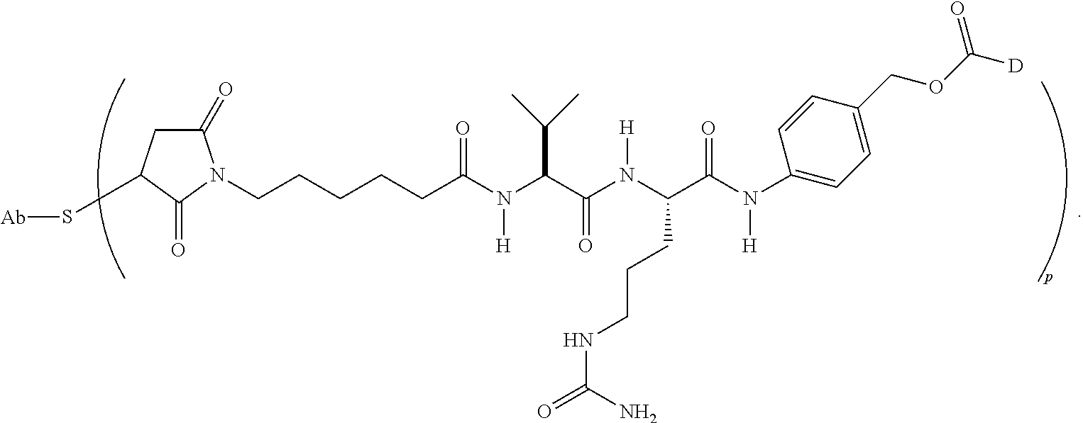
C1(=O)CC(S[Ab])C(=O)N1CCCCCC(N(C(C(N(C(C(N(C1=CC=C(COC(=O)[D])C=C1)[H])=O)CCCNC(N)=O)[H])=O)C(C)C)[H])=O
